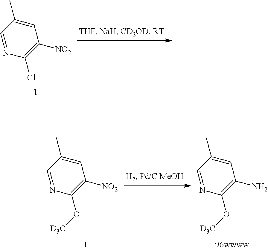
N1=CC(C)=CC([NO2])=C1Cl.N1=CC(C)=CC([NO2])=C1O[D3C].N1=CC(C)=CC(N)=C1O[D3C]
